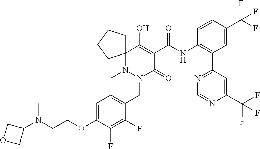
C1=C(OCCN(C)C2COC2)C(F)=C(F)C(CN2C(=O)C(C(NC3=C(C4=NC=NC(C(F)(F)F)=C4)C=C(C(F)(F)F)C=C3)=O)=C(O)C3(CCCC3)N2C)=C1
